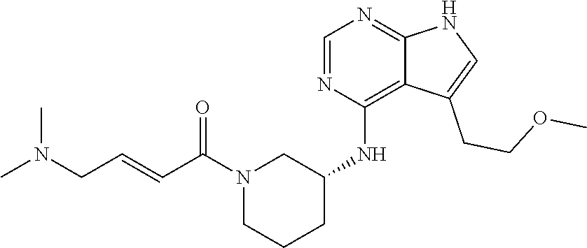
CN(C)CC=CC(=O)N1CCCC(NC2=C3C(=NC=N2)NC=C3CCOC)C1
